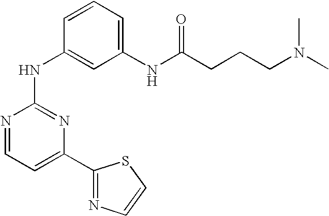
N1=CC=C(C2=NC=CS2)N=C1NC1=CC(NC(CCCN(C)C)=O)=CC=C1
